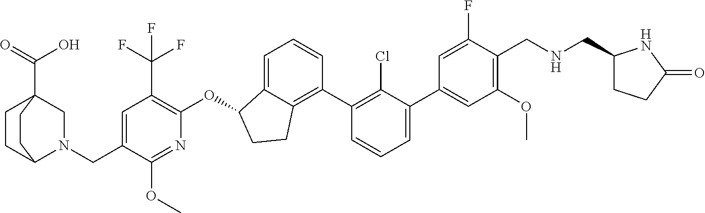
C(C1=CC(C(F)(F)F)=C(OC2C3=CC=CC(C4=C(Cl)C(C5=CC(OC)=C(CNCC6CCC(=O)N6)C(F)=C5)=CC=C4)=C3CC2)N=C1OC)N1C2CCC(C(O)=O)(C1)CC2
